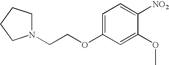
C1=C(OCCN2CCCC2)C=C(OC)C([NO2])=C1
